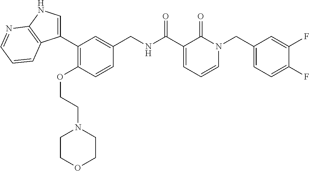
C1(C2=CNC3=C2C=CC=N3)=C(OCCN2CCOCC2)C=CC(CNC(C2=CC=CN(CC3=CC=C(F)C(F)=C3)C2=O)=O)=C1
